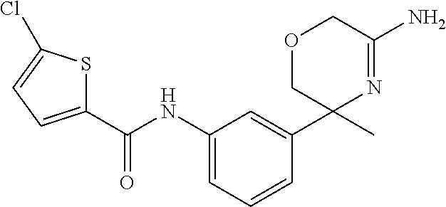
C1(C(NC2=CC=CC(C3(C)N=C(N)COC3)=C2)=O)=CC=C(Cl)S1
